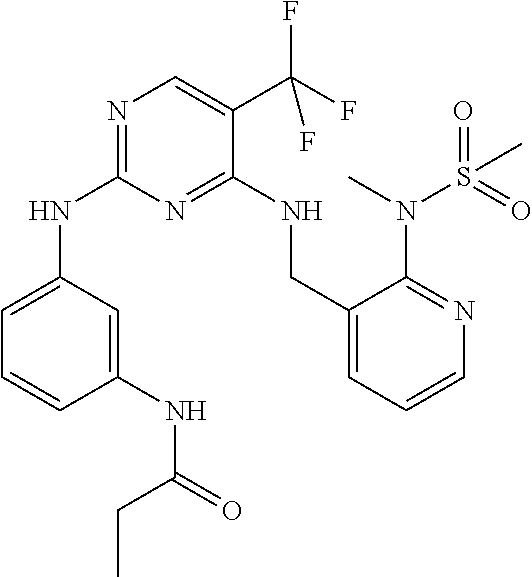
N1=C(NC2=CC=CC(NC(=O)CC)=C2)N=C(NCC2=CC=CN=C2N(C)S(=O)(=O)C)C(C(F)(F)F)=C1
